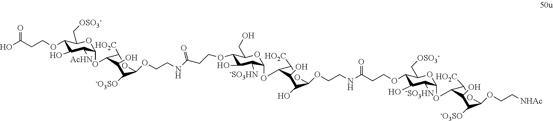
C1(OCCC(=O)O)C(O)C([AcHN])C(OC2C([HO2C])OC(OCCNC(CCOC3C(O)C([-SO3HN])C(OC4C([HO2C])OC(OCCNC(=O)CCOC5C(O)C([-SO3HN])C(OC6C([HO2C])OC(OCC[NHAc])C([-O3SO])C6O)OC5C[OSO3-])C(O)C4O)OC3CO)=O)C([-O3SO])C2O)OC1C[OSO3-]
